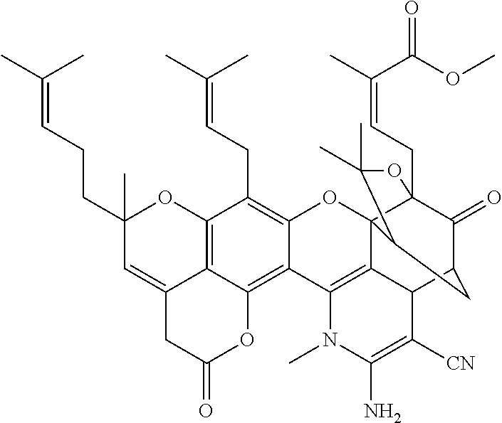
C12=C3C(=CC(CCC=C(C)C)(C)O1)CC(=O)OC3=C1C(=C2CC=C(C)C)OC23C4(CC=C(C)C(OC)=O)C(=O)C(CC2C(C)(C)O4)C2C3=C1N(C)C(N)=C2[CN]
